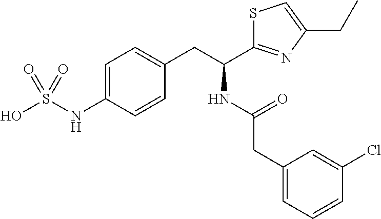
C1=C(NS(O)(=O)=O)C=CC(CC(C2=NC(CC)=CS2)NC(=O)CC2=CC=CC(Cl)=C2)=C1
